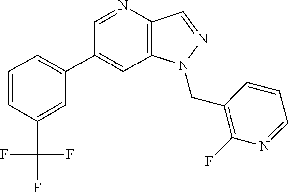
C1(C2=CC=CC(C(F)(F)F)=C2)=CC2=C(C=NN2CC2=C(F)N=CC=C2)N=C1
